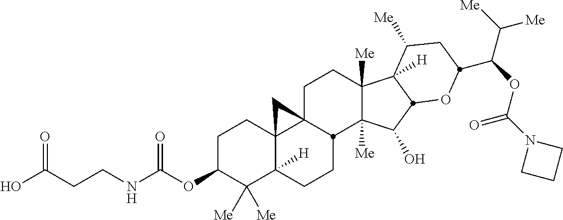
C1C23C4(C([H])(CCC2C2([Me])C([Me])(C1)C1([H])C([Me])CC(C(C([Me])[Me])OC(N5CCC5)=O)OC1C2O)C([Me])([Me])C(OC(=O)NCCC(O)=O)CC4)C3
